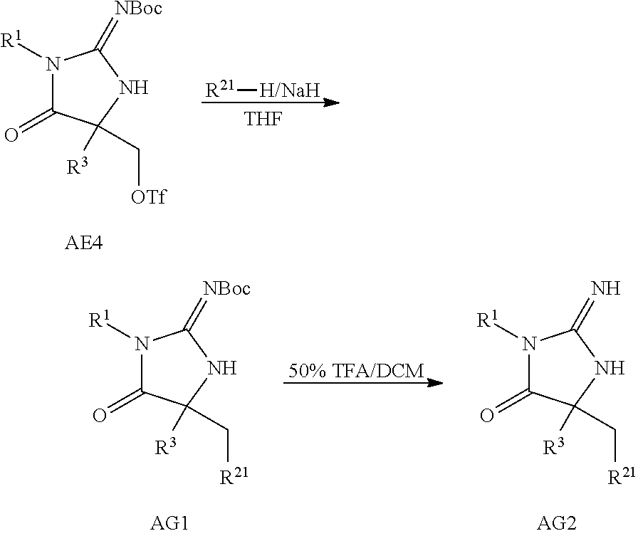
N1([R1])C(=O)C(C[OTf])([R3])NC1=[NBoc].[R21][H/NaH].[THF].N1([R1])C(=O)C(C[R21])([R3])NC1=[NBoc].[50% TFA/DCM].N1([R1])C(=O)C(C[R21])([R3])NC1=N
